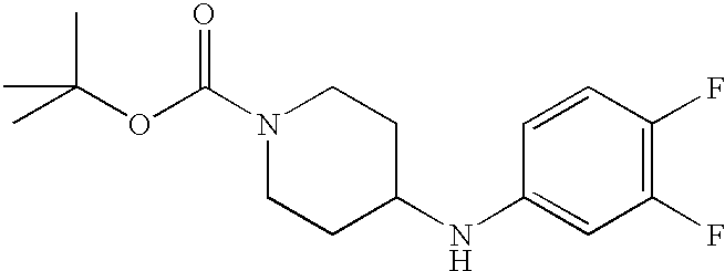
C1(NC2=CC(F)=C(F)C=C2)CCN(C(OC(C)(C)C)=O)CC1
